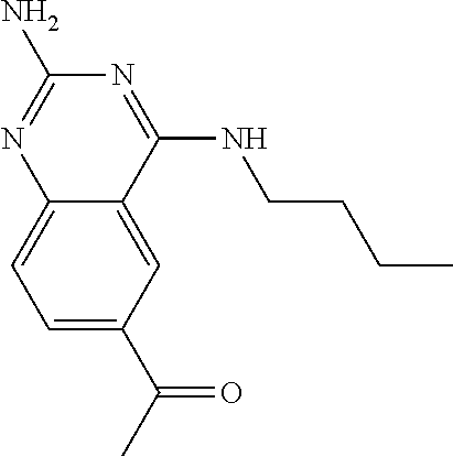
C1=C(C(=O)C)C=C2C(=C1)N=C(N)N=C2NCCCC
